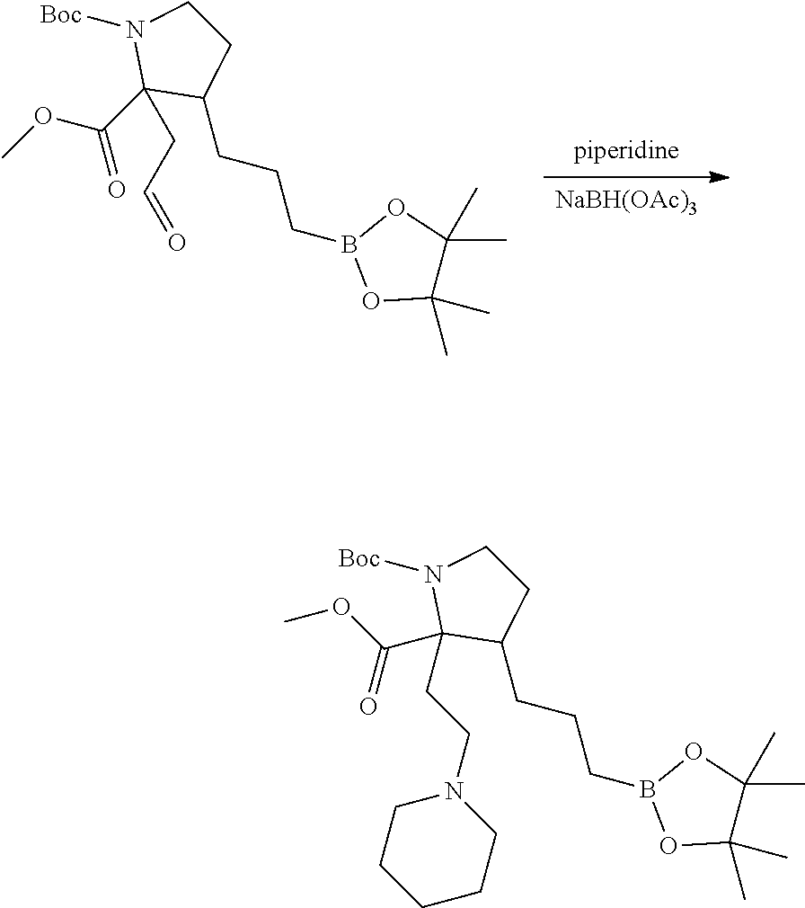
[piperidine].[NaBH(OAc)3].C1(C)(C)C(C)(C)OB(CCCC2C(C(OC)=O)(CC=O)N([Boc])CC2)O1.C1(C)(C)C(C)(C)OB(CCCC2C(C(OC)=O)(CCN3CCCCC3)N([Boc])CC2)O1
